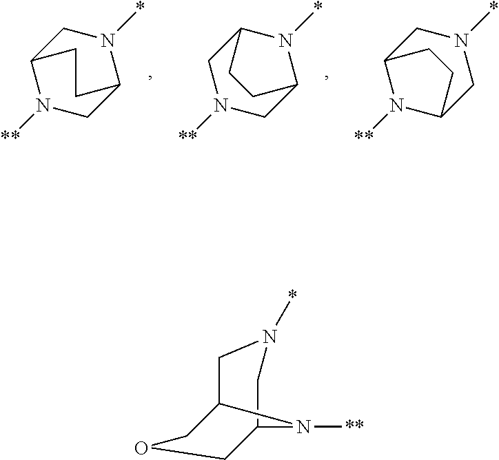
C12N([**])CC(N(*)C1)CC2.C1N([**])CC2N(*)C1CC2.C12N([**])C(CN(*)C1)CC2.C12CN(*)CC(N1[**])COC2
